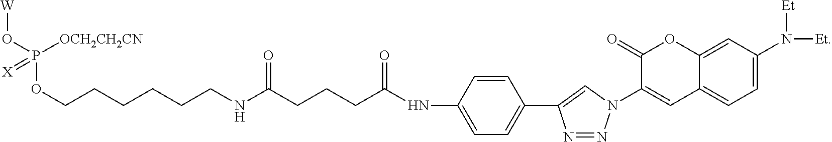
[W]OP(OCCCCCCNC(CCCC(NC1=CC=C(C2=CN(C3=CC4=CC=C(N([Et])[Et])C=C4OC3=O)N=N2)C=C1)=O)=O)([OCH2CH2CN])=[X]
